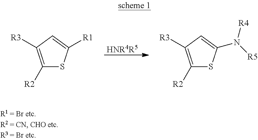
[HNR4R5].S1C([R1])=CC([R3])=C1[R2].S1C(N([R5])[R4])=CC([R3])=C1[R2]
